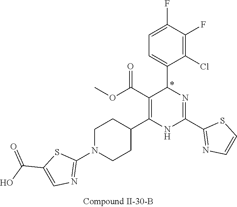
C1(F)=C(Cl)C(C2N=C(C3=NC=CS3)NC(C3CCN(C4=NC=C(C(=O)O)S4)CC3)=C2C(OC)=O)=CC=C1F
